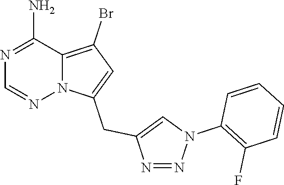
N1=C(N)C2=C(Br)C=C(CC3=CN(C4=C(F)C=CC=C4)N=N3)N2N=C1
